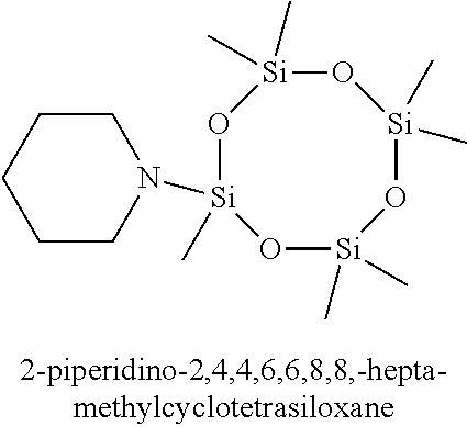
O1[Si](C)(C)O[Si](C)(N2CCCCC2)O[Si](C)(C)O[Si]1(C)C
